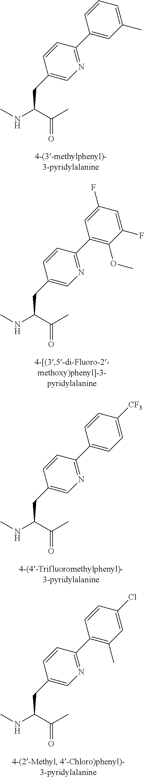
C1=CC=C(C)C=C1C1=NC=C(CC(C(C)=O)NC)C=C1.C1=C(F)C=C(F)C(OC)=C1C1=NC=C(CC(C(C)=O)NC)C=C1.C1=CC([CF3])=CC=C1C1=NC=C(CC(C(C)=O)NC)C=C1.C1=CC(Cl)=CC(C)=C1C1=NC=C(CC(C(C)=O)NC)C=C1
